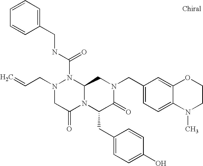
N(C(N1N(CC=C)CC(=O)N2C1CN(CC1=CC=C3C(=C1)OCCN3C)C(=O)C2CC1=CC=C(O)C=C1)=O)CC1=CC=CC=C1
